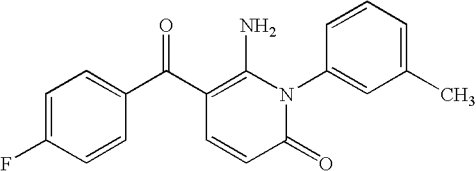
C1(=O)N(C2=CC(C)=CC=C2)C(N)=C(C(C2=CC=C(F)C=C2)=O)C=C1
